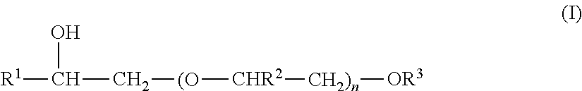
[R1]C(C[(O][CHR2][CH2)n][OR3])O
